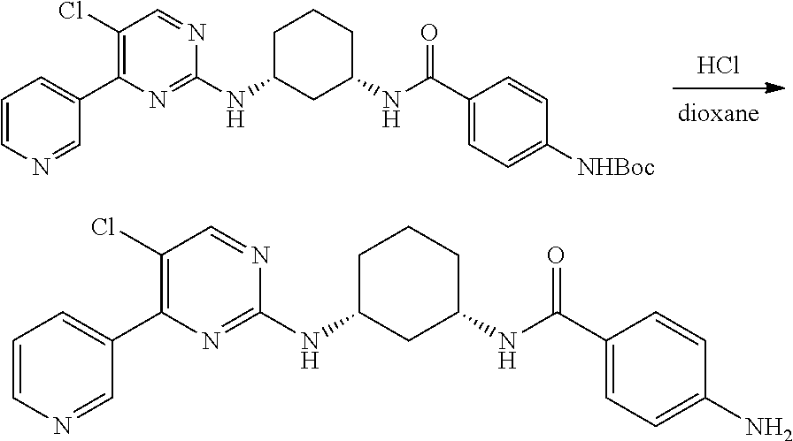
Cl.C1=CN=CC(C2=C(Cl)C=NC(NC3CCCC(NC(C4=CC=C([NHBoc])C=C4)=O)C3)=N2)=C1.C1=CN=CC(C2=C(Cl)C=NC(NC3CCCC(NC(C4=CC=C(N)C=C4)=O)C3)=N2)=C1
